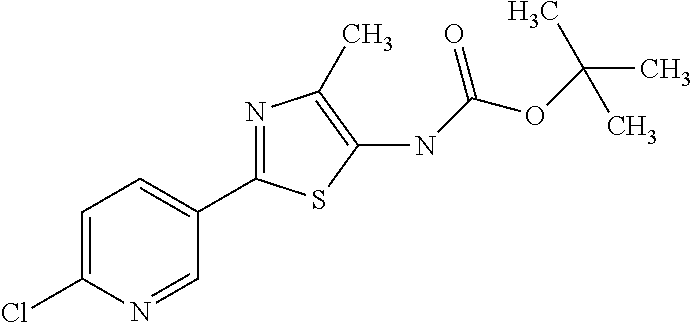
C1=C(Cl)N=CC(C2=NC(C)=C(NC(=O)OC(C)(C)C)S2)=C1
